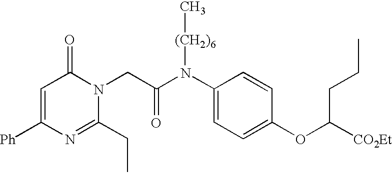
C1=C([Ph])N=C(CC)N(CC(N(C2=CC=C(OC([CO2Et])CCC)C=C2)[(CH2)6]C)=O)C1=O
